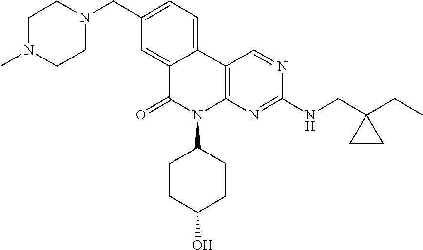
C1N(C)CCN(CC2=CC=C3C(=C2)C(=O)N(C2CCC(O)CC2)C2=C3C=NC(NCC3(CC)CC3)=N2)C1
